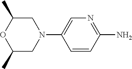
C1=CC(N)=NC=C1N1CC(C)OC(C)C1
